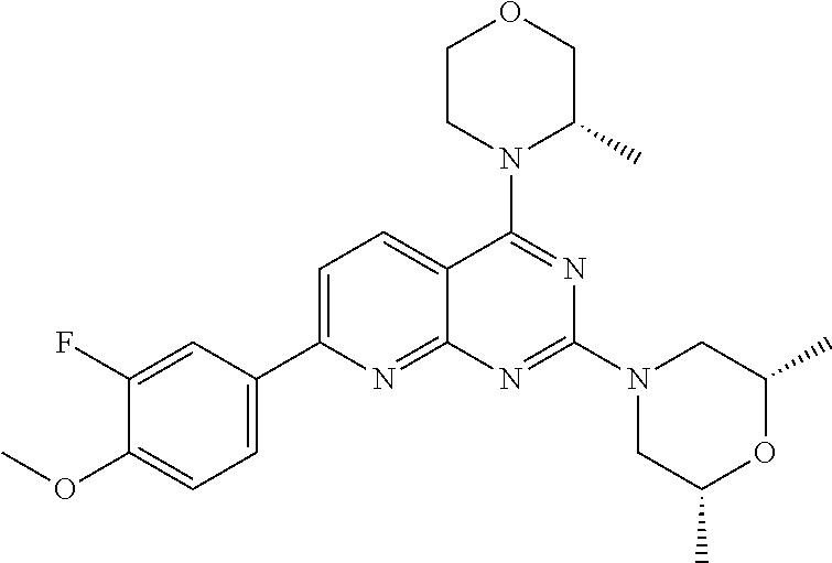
C1=C(C2=CC=C(OC)C(F)=C2)N=C2C(=C1)C(N1C(C)COCC1)=NC(N1CC(C)OC(C)C1)=N2
